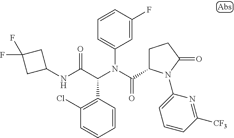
C1=CC(C(C(NC2CC(F)(F)C2)=O)N(C(=O)C2CCC(=O)N2C2=CC=CC([CF3])=N2)C2=CC=CC(F)=C2)=C(Cl)C=C1
